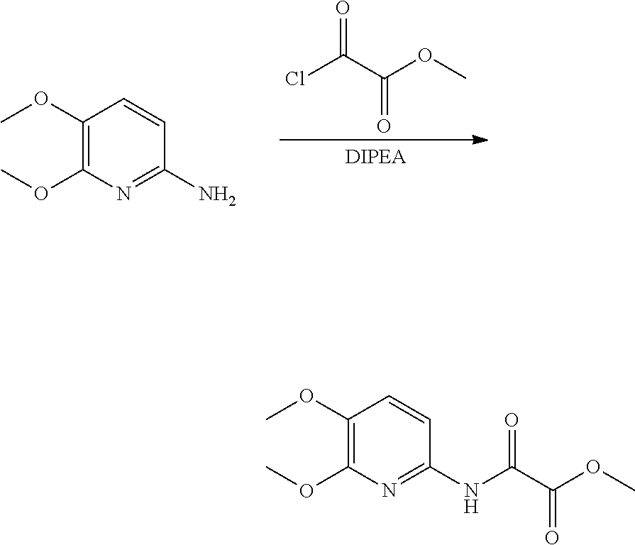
ClC(C(OC)=O)=O.O(C)C1=C(OC)C=CC(N)=N1.O(C)C(C(NC1=NC(OC)=C(OC)C=C1)=O)=O
